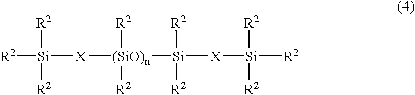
[R2][Si]([X][(SiO)n]([Si]([X][Si]([R2])([R2])[R2])([R2])[R2])([R2])[R2])([R2])[R2]
